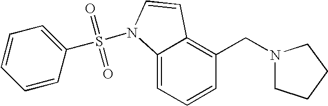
C1=CC=C2C(=C1CN1CCCC1)C=CN2S(=O)(=O)C1=CC=CC=C1
